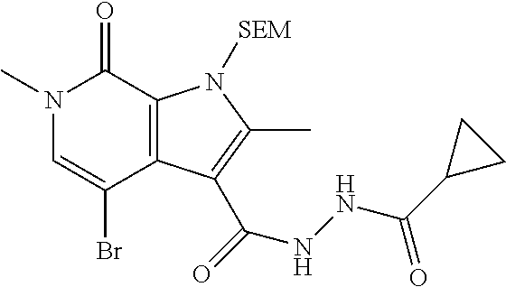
N1(C)C=C(Br)C2=C(C1=O)N([SEM])C(C)=C2C(=O)NNC(C1CC1)=O
